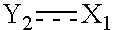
[Y2]:[X1]
